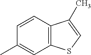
C1=CC2=C(C=C1C)SC=C2C
